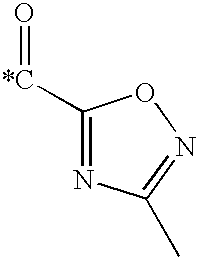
[*C](=O)C1=NC(C)=NO1
